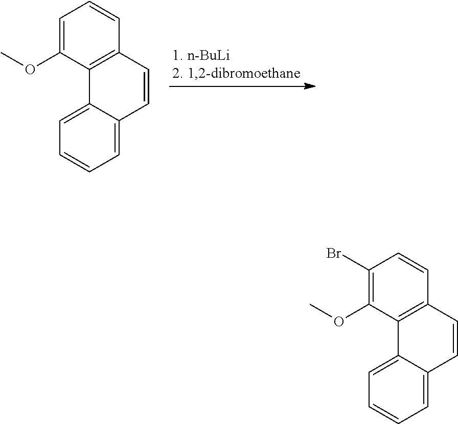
C1=C(OC)C2=C(C=C1)C=CC1=CC=CC=C21.C1(Br)=C(OC)C2=C(C=C1)C=CC1=CC=CC=C21
